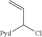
C(C(Cl)[Pyd])=C
